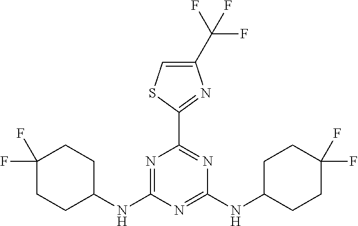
C1(NC2=NC(C3=NC(C(F)(F)F)=CS3)=NC(NC3CCC(F)(F)CC3)=N2)CCC(F)(F)CC1
